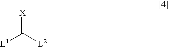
[X]=C([L1])[L2]
